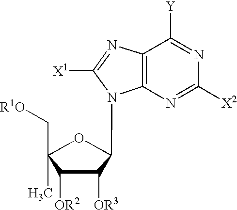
C1([OR3])C([OR2])C(C)(C[R1O])OC1N1C2=C(N=C1[X1])C([Y])=NC([X2])=N2
